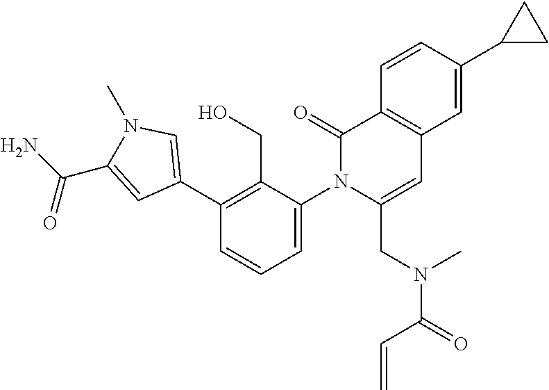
C1(C2=CN(C)C(C(N)=O)=C2)=C(CO)C(N2C(CN(C(C=C)=O)C)=CC3=C(C2=O)C=CC(C2CC2)=C3)=CC=C1
